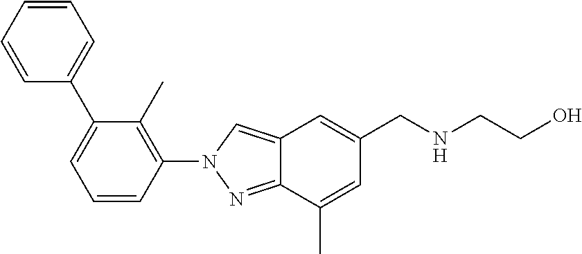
C12=CN(C3=C(C)C(C4=CC=CC=C4)=CC=C3)N=C1C(C)=CC(CNCCO)=C2
